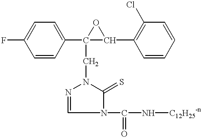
FC1=CC=C(C2(CN3N=CN(C(N[C12H25-n])=O)C3=S)C(C3=C(Cl)C=CC=C3)O2)C=C1
